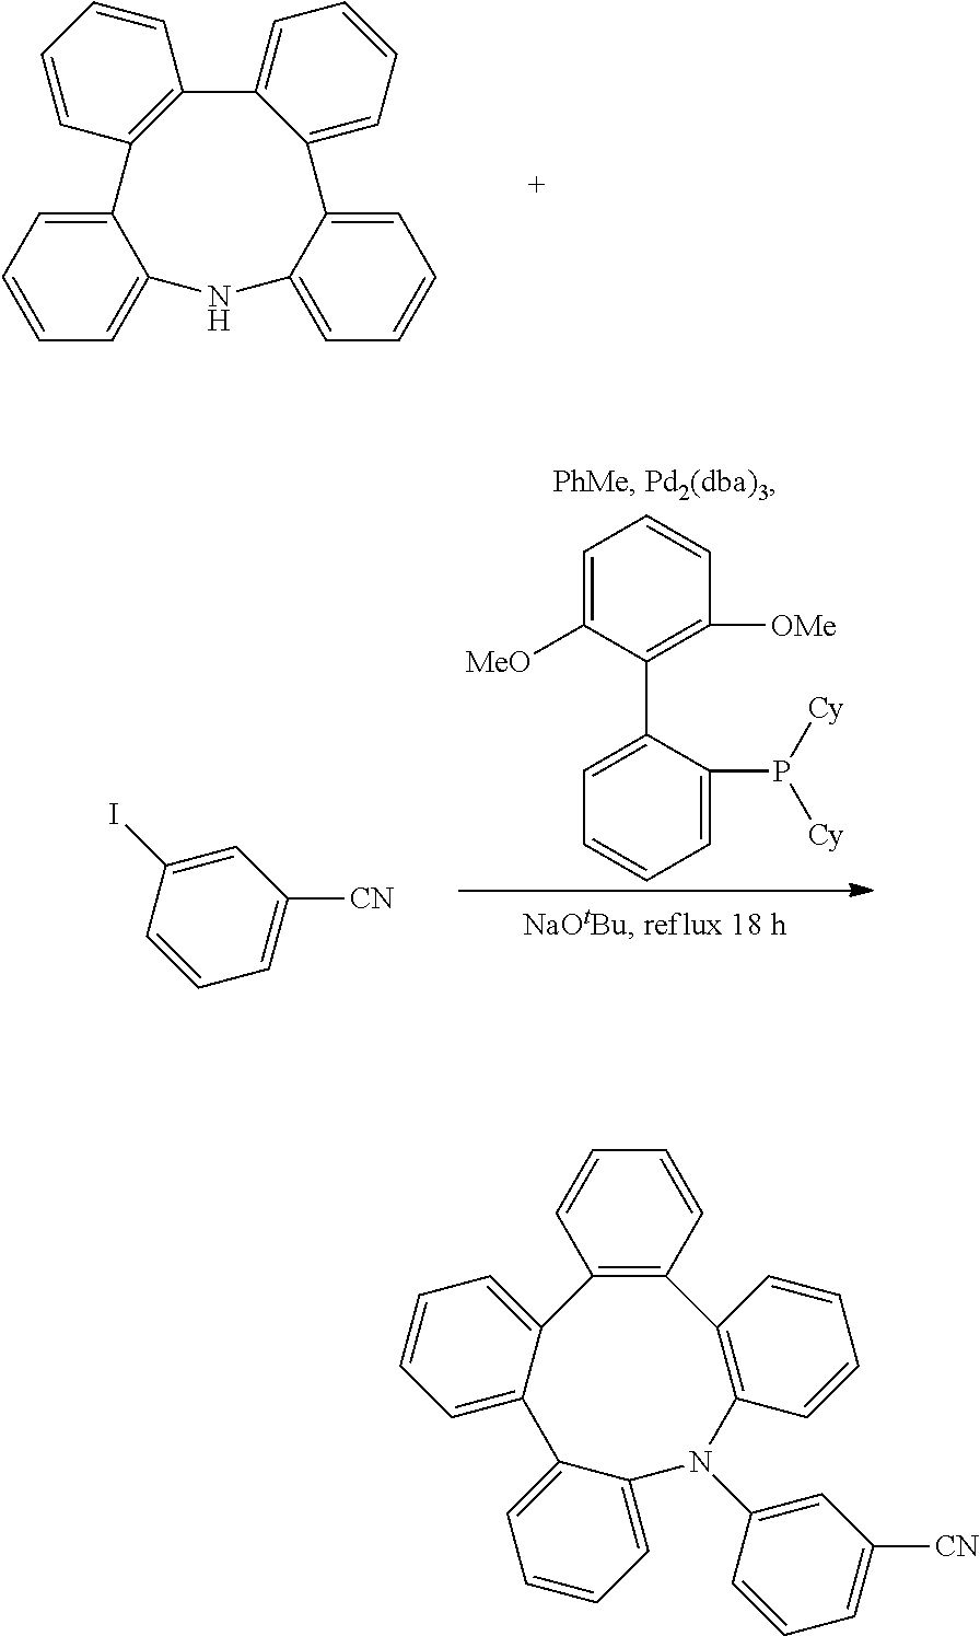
C12=CC=CC=C1NC1=CC=CC=C1C1=CC=CC=C1C1=C2C=CC=C1.C1=C([MeO])C(C2=CC=CC=C2P([Cy])[Cy])=C([OMe])C=C1.IC1=CC([CN])=CC=C1.C12=C(C=CC=C1)C1=C(C=CC=C1)N(C1=CC([CN])=CC=C1)C1=CC=CC=C1C1=CC=CC=C21
